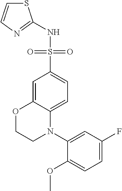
C1(N2C3=CC=C(S(NC4=NC=CS4)(=O)=O)C=C3OCC2)=CC(F)=CC=C1OC
